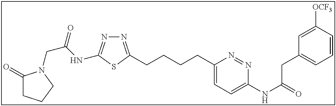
N1=C(CCCCC2=CC=C(NC(=O)CC3=CC=CC([OCF3])=C3)N=N2)SC(NC(CN2C(=O)CCC2)=O)=N1
